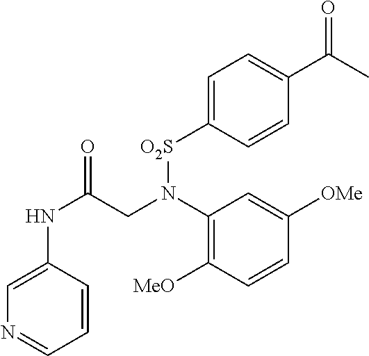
C1=C(NC(=O)CN(C2=C([MeO])C=CC([OMe])=C2)[O2S]C2=CC=C(C(C)=O)C=C2)C=CC=N1
